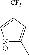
[N-]1C(C)=CC([CF3])=C1
